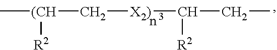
[X2)](C(CC)[R2])C[(CH]([R2])C
